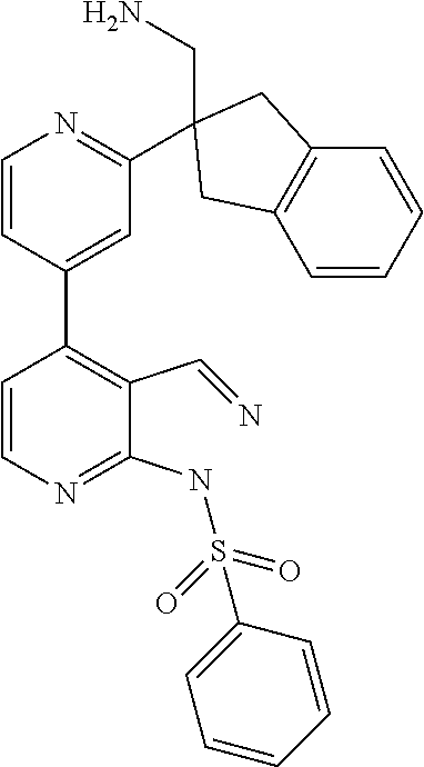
C1=CN=C(NS(C2=CC=CC=C2)(=O)=O)C(C=N)=C1C1=CC(C2(CN)CC3=C(C=CC=C3)C2)=NC=C1
